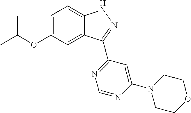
O(C1=CC=C2C(=C1)C(C1=NC=NC(N3CCOCC3)=C1)=NN2)C(C)C
